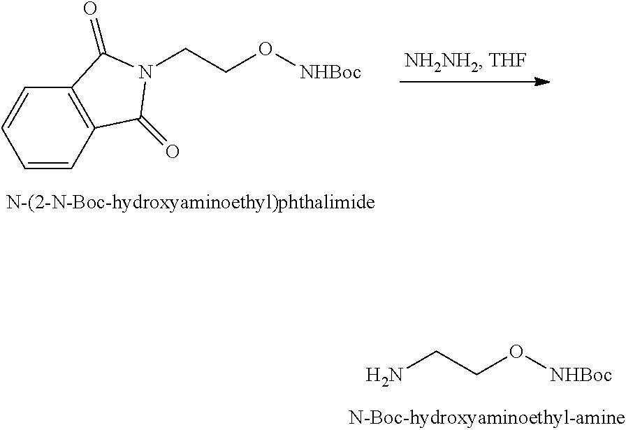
C1=CC2=C(C=C1)C(=O)N(CCO[NHBoc])C2=O.NCCO[NHBoc]
